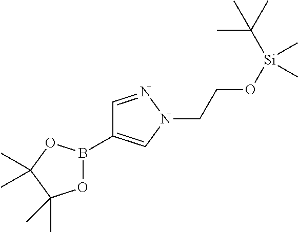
C1=NN(CCO[Si](C)(C(C)(C)C)C)C=C1B1OC(C)(C)C(C)(C)O1
